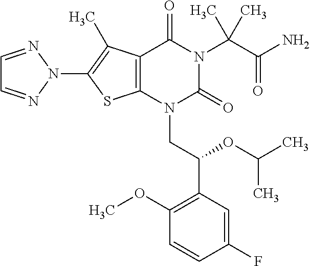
C12=C(C(C)=C(N3N=CC=N3)S1)C(=O)N(C(C(=O)N)(C)C)C(=O)N2CC(C1=C(OC)C=CC(F)=C1)OC(C)C
